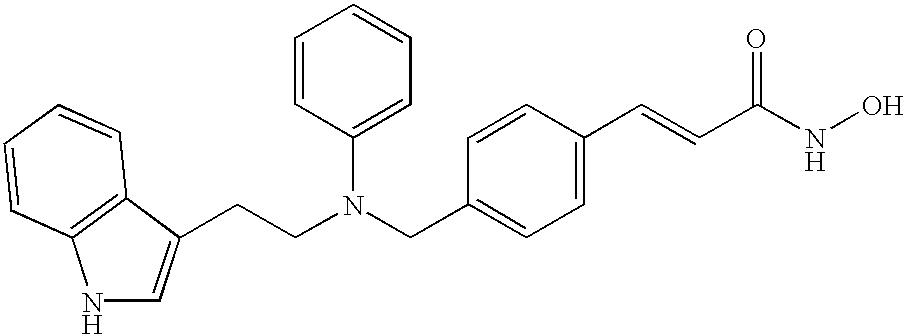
C(CN(CC1=CC=C(C=CC(=O)NO)C=C1)C1=CC=CC=C1)C1=CNC2=C1C=CC=C2
